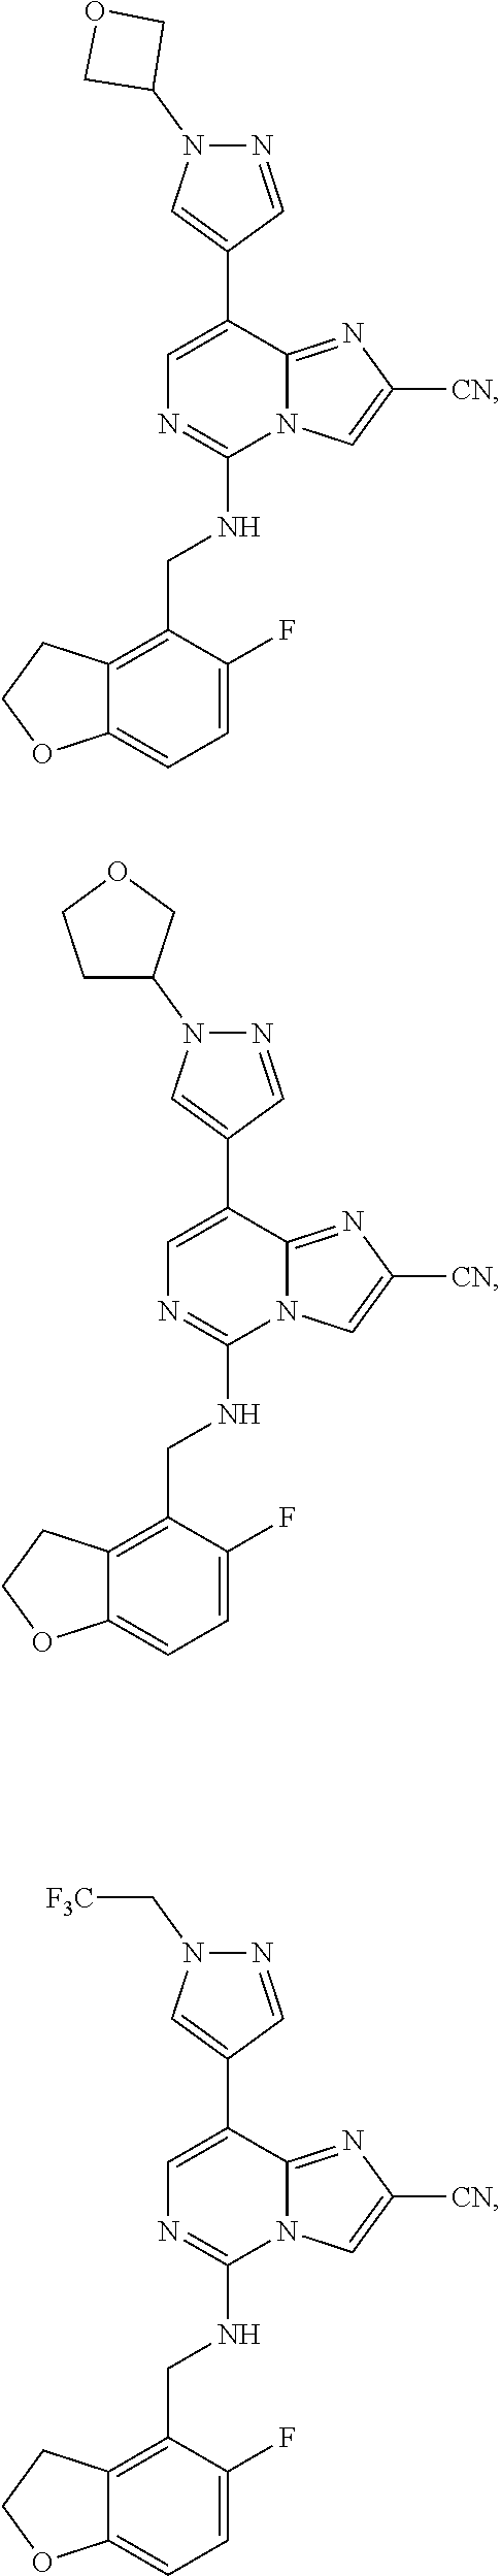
C1=C(C2=CN(C3COC3)N=C2)C2=NC([CN])=CN2C(NCC2=C3C(=CC=C2F)OCC3)=N1.C1=C(C2=CN(C3CCOC3)N=C2)C2=NC([CN])=CN2C(NCC2=C3C(=CC=C2F)OCC3)=N1.C1=C(C2=CN(C[F3C])N=C2)C2=NC([CN])=CN2C(NCC2=C3C(=CC=C2F)OCC3)=N1
